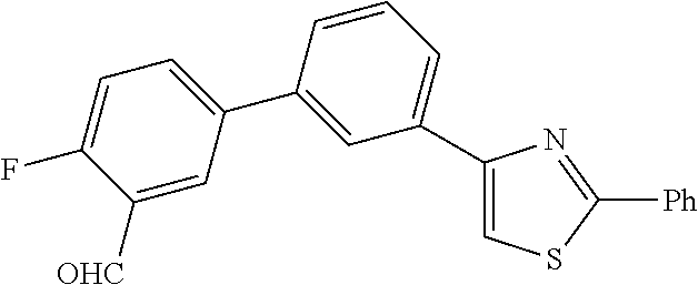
C1([OHC])=CC(C2=CC(C3=CSC([Ph])=N3)=CC=C2)=CC=C1F
